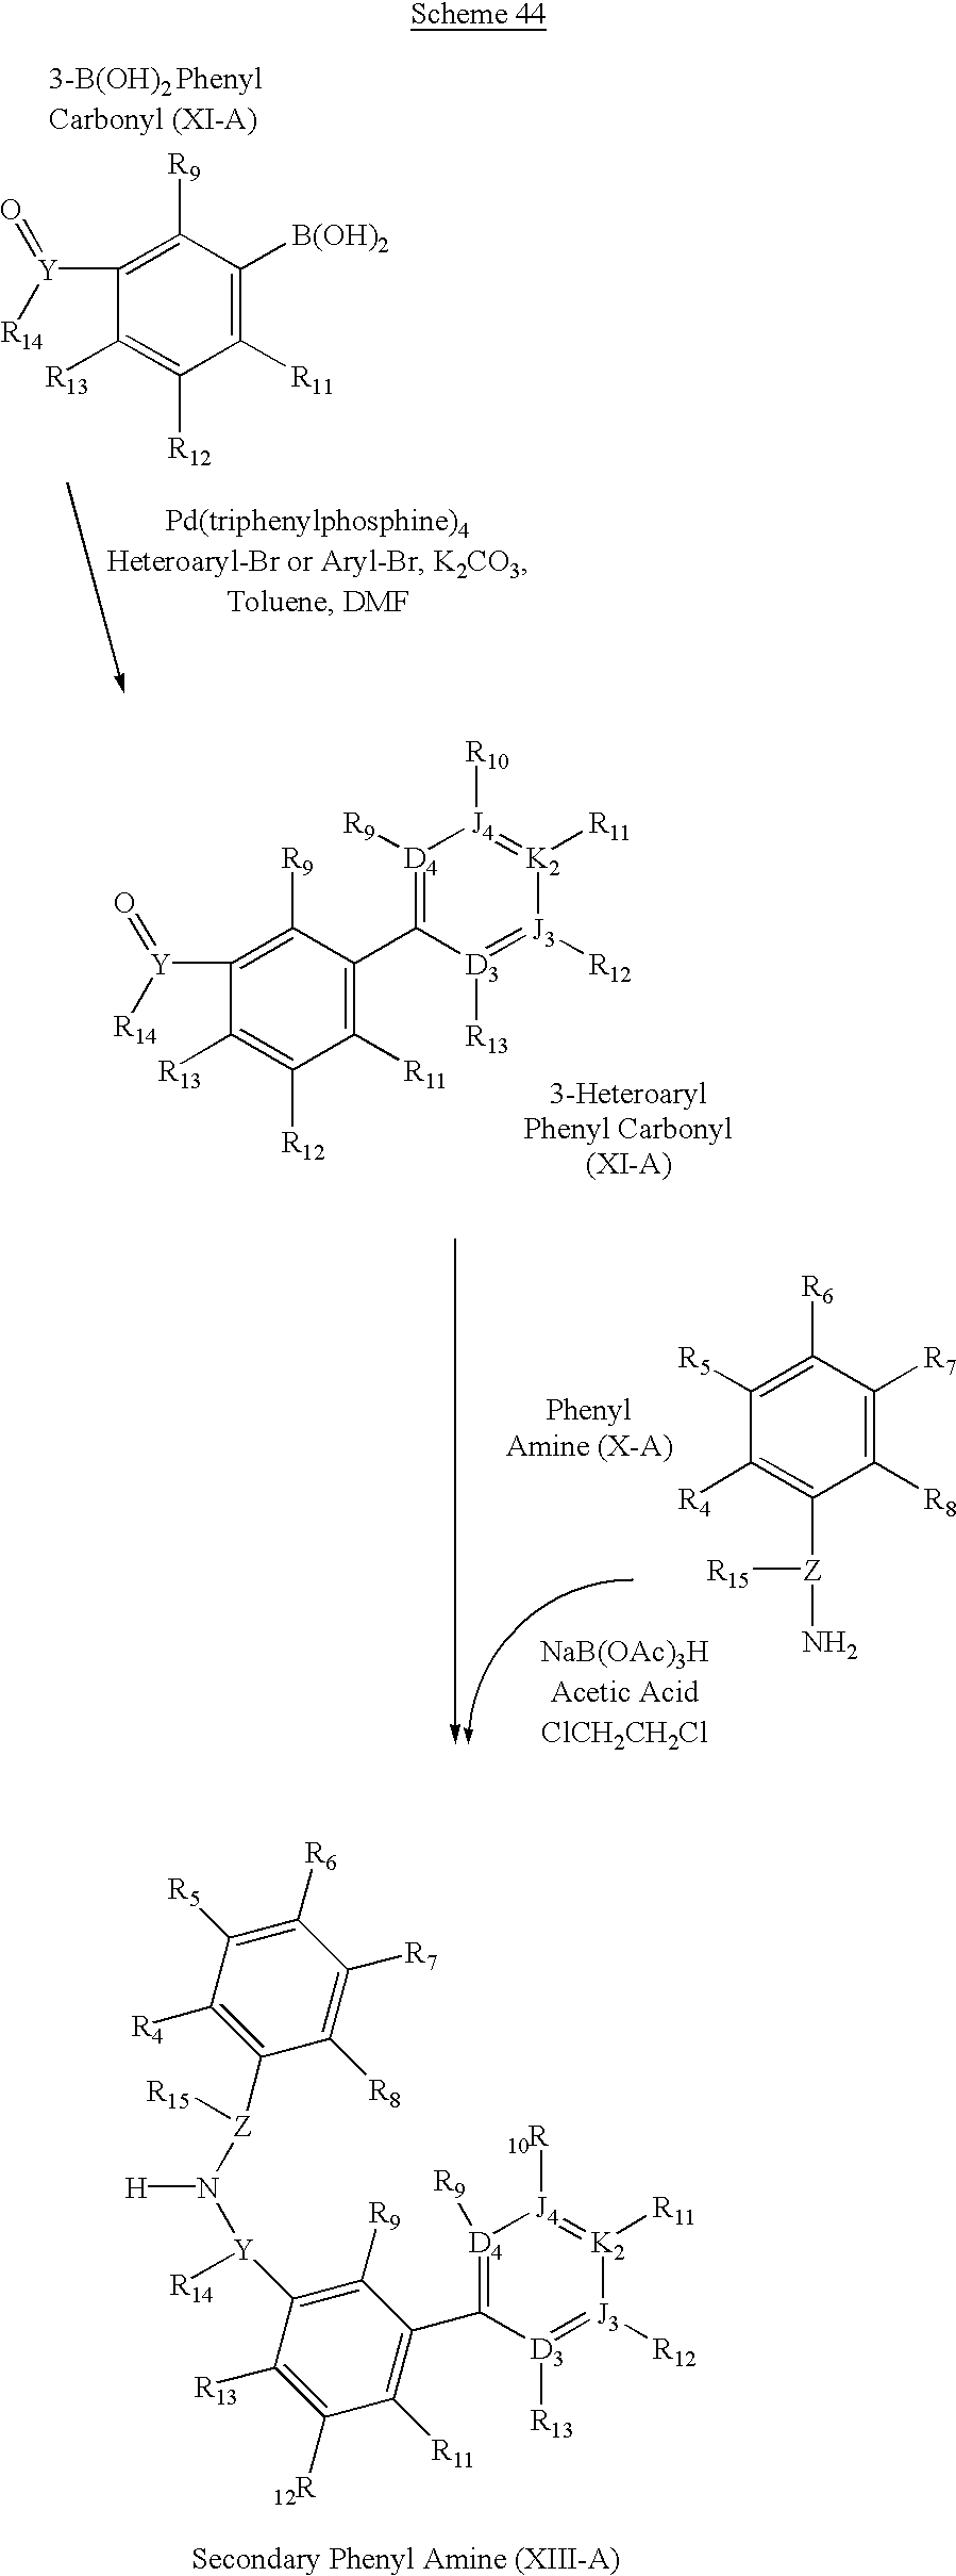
C1([Y]([R14])=O)=C([R9])C([B(OH)2])=C([R11])C([R12])=C1[R13].C1([Y]([R14])=O)=C([R9])C(C2=[D4]([R9])[J4]([R10])=[K2]([R11])[J3]([R12])=[D3]2[R13])=C([R11])C([R12])=C1[R13].C1([R5])=C([R6])C([R7])=C([R8])C([Z]([R15])N)=C1[R4].C1(C2=C([R11])C([12R])=C([R13])C([Y](N([H])[Z](C3=C([R4])C([R5])=C([R6])C([R7])=C3[R8])[R15])[R14])=C2[R9])=[D4]([R9])[J4]([10R])=[K2]([R11])[J3]([R12])=[D3]1[R13]
